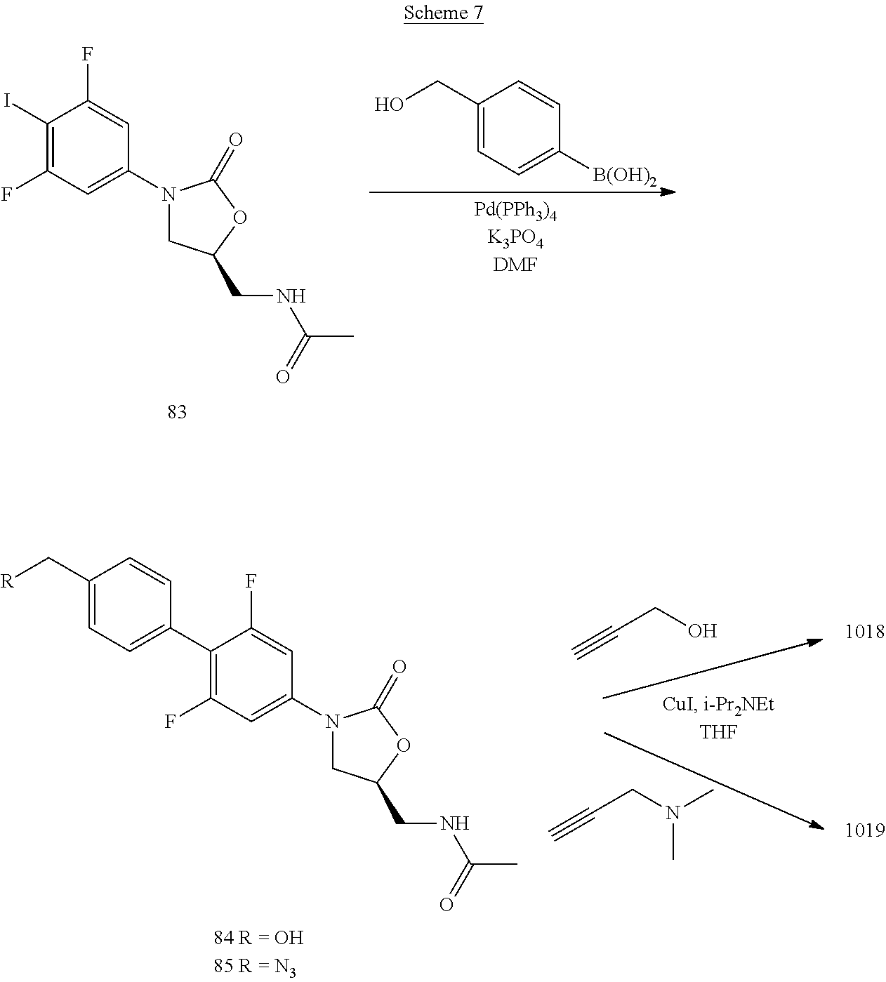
C1(I)=C(F)C=C(N2CC(CNC(C)=O)OC2=O)C=C1F.C1(CO)=CC=C([B(OH)2])C=C1.C1(C2=CC=C(C[R])C=C2)=C(F)C=C(N2CC(CNC(=O)C)OC2=O)C=C1F.C#CCO.C#CCN(C)C
